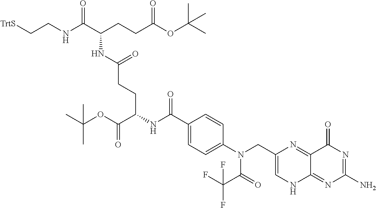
[TrtS]CCNC(C(CCC(OC(C)(C)C)=O)NC(CCC(NC(C1=CC=C(N(CC2=CNC3=NC(N)=NC(=O)C3=N2)C(=O)C(F)(F)F)C=C1)=O)C(OC(C)(C)C)=O)=O)=O
